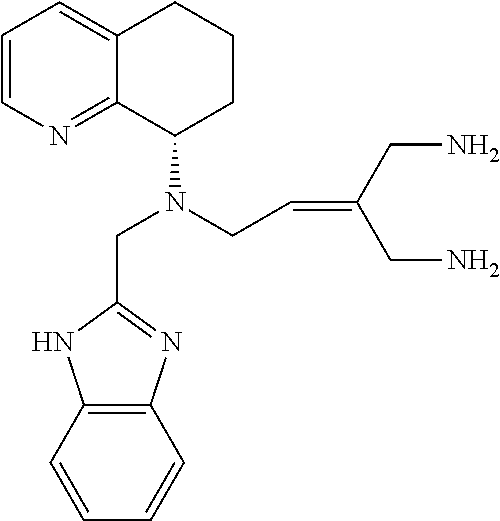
C1=CN=C2C(=C1)CCCC2N(CC1=NC2=C(N1)C=CC=C2)CC=C(CN)CN
